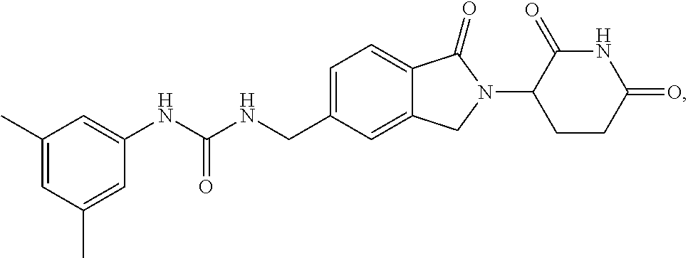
C1=C(CNC(NC2=CC(C)=CC(C)=C2)=O)C=C2C(=C1)C(=O)N(C1CCC(=O)NC1=O)C2
